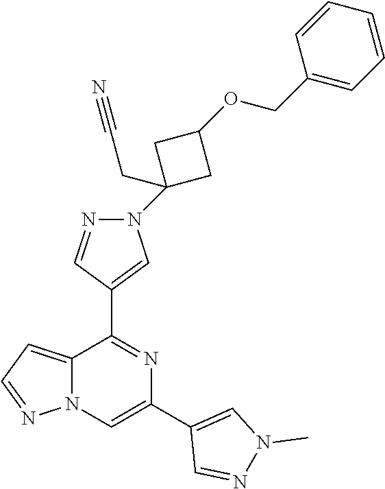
C12=CC=NN1C=C(C1=CN(C)N=C1)N=C2C1=CN(C2(CC#N)CC(OCC3=CC=CC=C3)C2)N=C1
